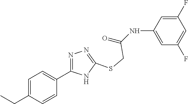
C1=C(NC(=O)CSC2=NN=C(C3=CC=C(CC)C=C3)N2)C=C(F)C=C1F
